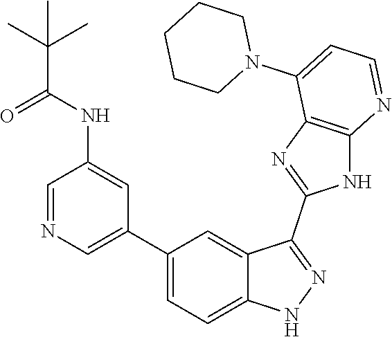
C1=NC=C(C2=CC=C3C(=C2)C(C2=NC4=C(N2)N=CC=C4N2CCCCC2)=NN3)C=C1NC(C(C)(C)C)=O
